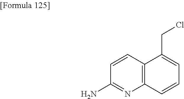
NC1=NC2=C(C=C1)C(CCl)=CC=C2
